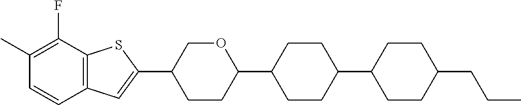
CC1=C(F)C2=C(C=C1)C=C(C1CCC(C3CCC(C4CCC(CCC)CC4)CC3)OC1)S2
